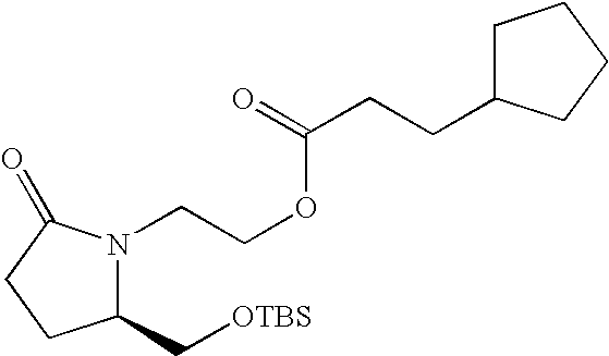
C1(C[OTBS])N(CCOC(=O)CCC2CCCC2)C(=O)CC1
